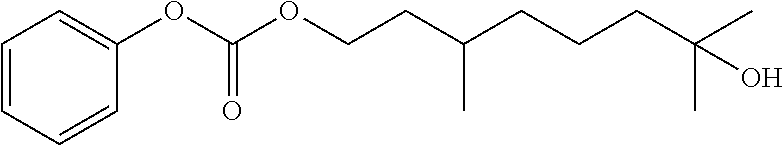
C1=CC=CC(OC(OCCC(CCCC(C)(C)O)C)=O)=C1
